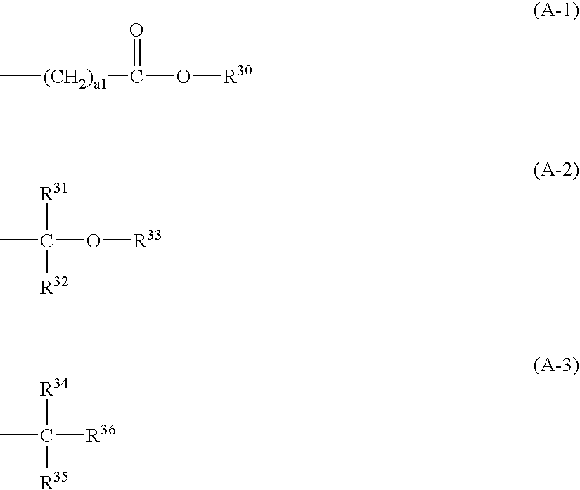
C[(CH2)a1]C(=O)O[R30].CC([R31])([R32])O[R33].CC([R34])([R35])[R36]
